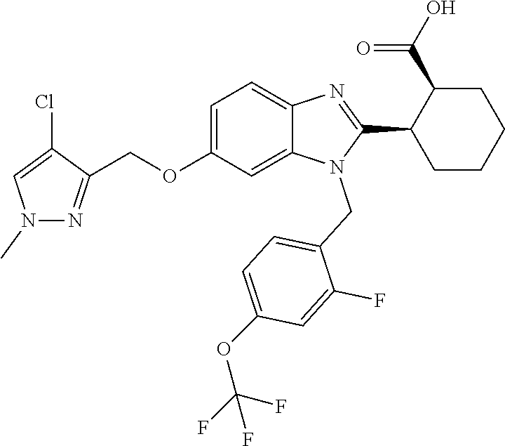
C1=C(OCC2=NN(C)C=C2Cl)C=C2C(=C1)N=C(C1CCCCC1C(=O)O)N2CC1=CC=C(OC(F)(F)F)C=C1F
